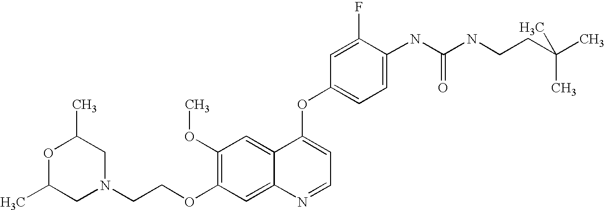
C1(F)=CC(OC2=CC=NC3=CC(OCCN4CC(C)OC(C)C4)=C(OC)C=C23)=CC=C1NC(NCCC(C)(C)C)=O
